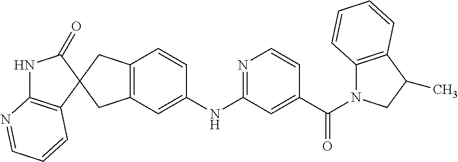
N1C2=C(C=CC=N2)C2(C1=O)CC1=C(C2)C=C(NC2=NC=CC(C(=O)N3C4=C(C(C)C3)C=CC=C4)=C2)C=C1
